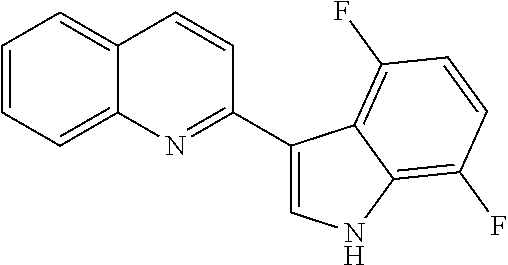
C12=CC=CC=C1C=CC(C1=CNC3=C(F)C=CC(F)=C13)=N2
